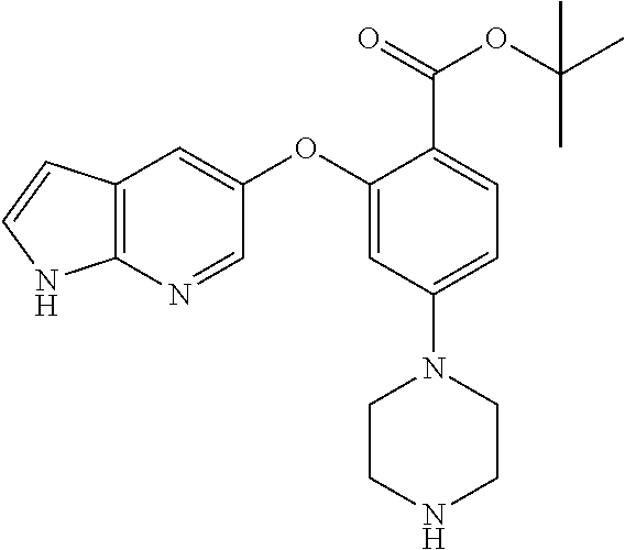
N1CCN(C2=CC=C(C(=O)OC(C)(C)C)C(OC3=CC4=C(N=C3)NC=C4)=C2)CC1
